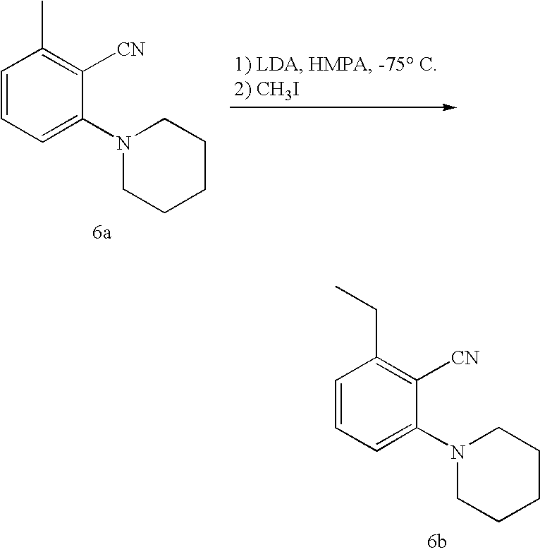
C1=CC=C(N2CCCCC2)C([CN])=C1C.C1=CC=C(N2CCCCC2)C([CN])=C1CC
